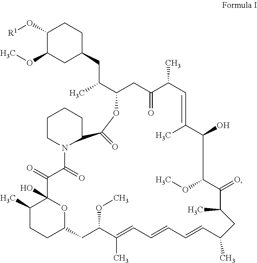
C1(C)CCC2OC1(O)C(=O)C(=O)N1C(CCCC1)C(=O)OC(C(C)CC1CCC(O[R1])C(OC)C1)CC(=O)C(C)C=C(C)C(O)C(OC)C(=O)C(C)CC(C)C=CC=CC=C(C)C(OC)C2
